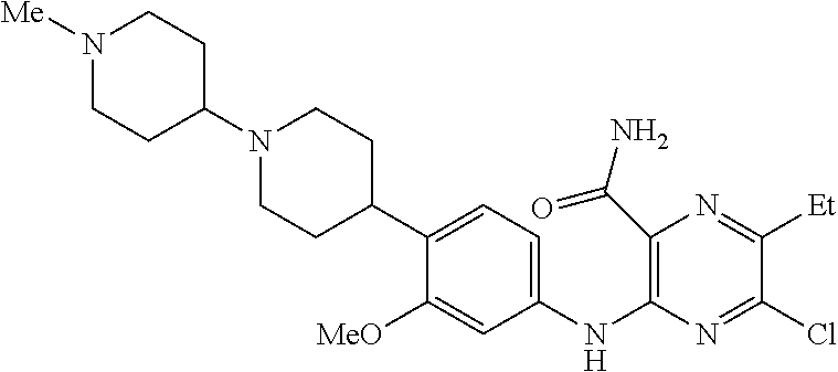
C1(C2CCN(C3CCN([Me])CC3)CC2)=CC=C(NC2=C(C(N)=O)N=C([Et])C(Cl)=N2)C=C1[MeO]
